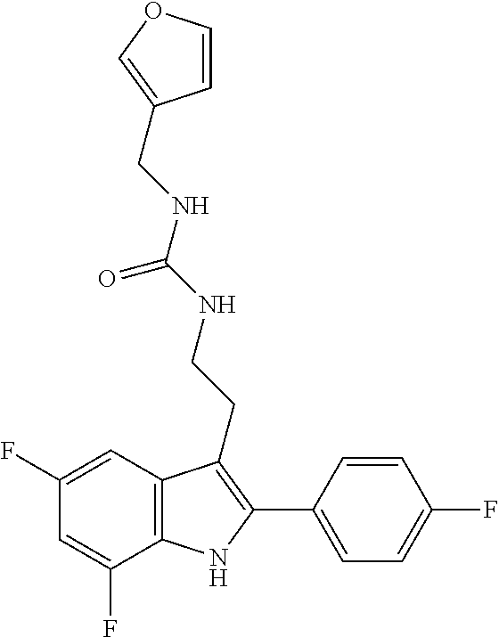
N(C(=O)NCCC1=C(C2=CC=C(F)C=C2)NC2=C1C=C(F)C=C2F)CC1=COC=C1
